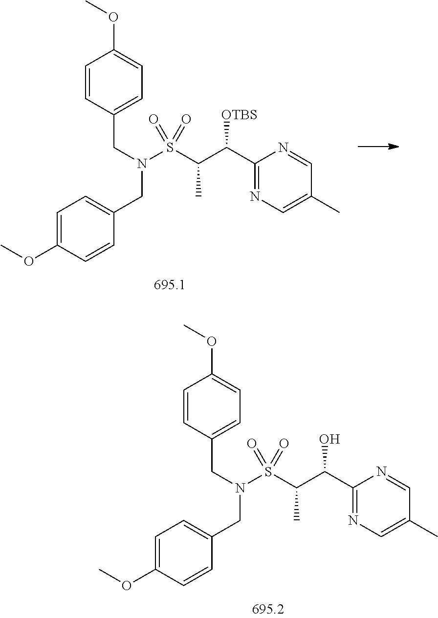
COC1=CC=C(CN(S(C(C(C2=NC=C(C)C=N2)[OTBS])C)(=O)=O)CC2=CC=C(OC)C=C2)C=C1.COC1=CC=C(CN(S(C(C(C2=NC=C(C)C=N2)O)C)(=O)=O)CC2=CC=C(OC)C=C2)C=C1
